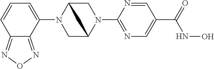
C1(N2CC3N(C4=NC=C(C(NO)=O)C=N4)CC2C3)=CC=CC2=NON=C12
